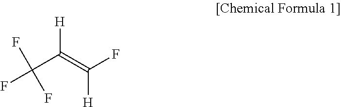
FC(C([H])=C([H])F)(F)F
